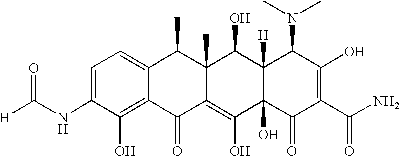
C1=C(NC([H])=O)C(O)=C2C(=C1)C(C)C1(C)C(=C(O)C3(O)C([H])(C1O)C(N(C)C)C(O)=C(C(N)=O)C3=O)C2=O
